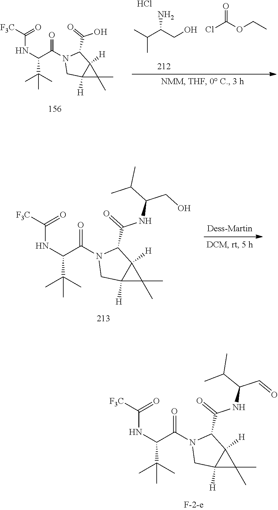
C(=O)(NC(C=O)C(C)C)C1N(C(C(NC(=O)[F3C])C(C)(C)C)=O)CC2([H])C(C)(C)C12[H].C(C(C)C)(CO)N.O=C(Cl)OCC.C12([H])C(C)(C)C1([H])C(C(=O)O)N(C(C(NC(=O)[F3C])C(C)(C)C)=O)C2.Cl.C12([H])C(C)(C)C1([H])C(C(=O)NC(C(C)C)CO)N(C(C(NC(=O)[F3C])C(C)(C)C)=O)C2
